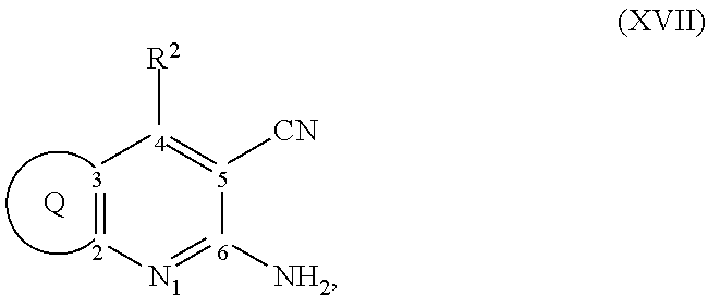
[3]1=[2][N1]=[6]([NH2])[5]([CN])=[4]1[R2].[Q]
